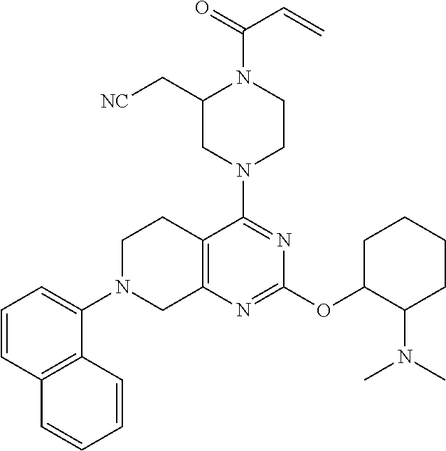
C1=CC2=C(C(N3CC4=C(CC3)C(N3CCN(C(=O)C=C)C(C[NC])C3)=NC(OC3C(N(C)C)CCCC3)=N4)=C1)C=CC=C2
